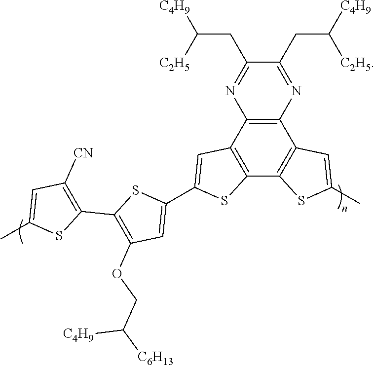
C12=C(C3=C(C4=C1SC(C)=C4)N=C(CC([C4H9])[C2H5])C(CC([C2H5])[C4H9])=N3)C=C(C1=CC(OCC([C6H13])[C4H9])=C(C3=C([CN])C=C(C)S3)S1)S2
